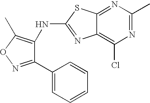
C12=C(Cl)N=C(C)N=C1SC(NC1=C(C)ON=C1C1=CC=CC=C1)=N2
